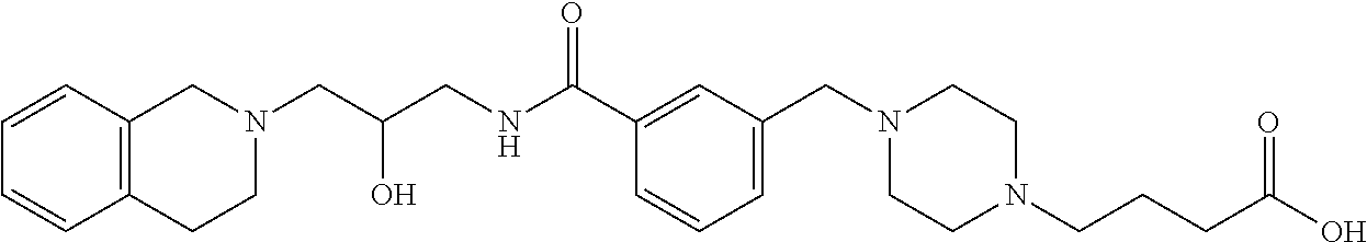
C1=CC=C(CN2CCN(CCCC(=O)O)CC2)C=C1C(NCC(CN1CC2=C(CC1)C=CC=C2)O)=O
